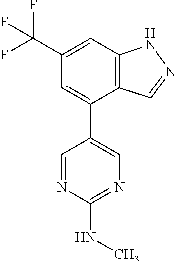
C12=C(C=C(C(F)(F)F)C=C1C1=CN=C(NC)N=C1)NN=C2
